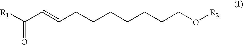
C(C=CCCCCCCCO[R2])([R1])=O
